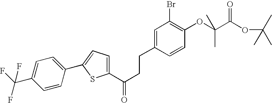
C1(C(CCC2=CC(Br)=C(OC(C(=O)OC(C)(C)C)(C)C)C=C2)=O)=CC=C(C2=CC=C(C(F)(F)F)C=C2)S1
